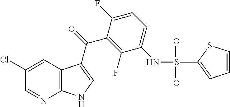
C12=C(C=C(Cl)C=N1)C(C(=O)C1=C(F)C(NS(=O)(=O)C3=CC=CS3)=CC=C1F)=CN2
